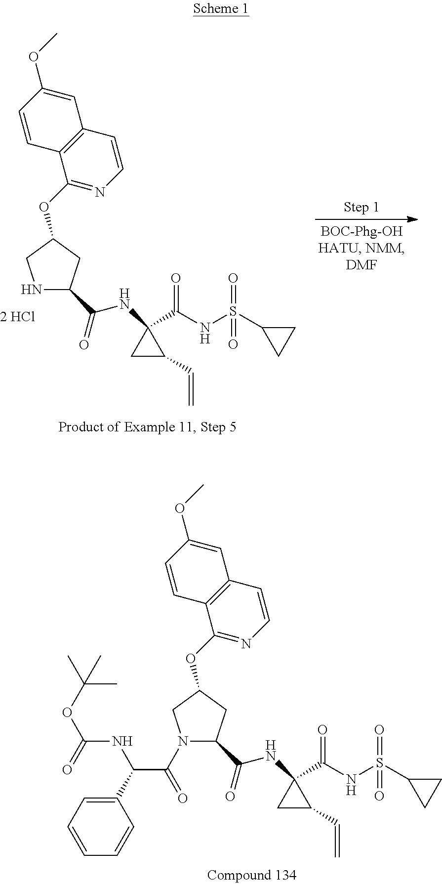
N1C(C(=O)NC2(C(NS(C3CC3)(=O)=O)=O)CC2C=C)CC(OC2=NC=CC3=C2C=CC(OC)=C3)C1.N1(C(C(C2=CC=CC=C2)NC(OC(C)(C)C)=O)=O)C(C(=O)NC2(C(NS(C3CC3)(=O)=O)=O)CC2C=C)CC(OC2=NC=CC3=C2C=CC(OC)=C3)C1
